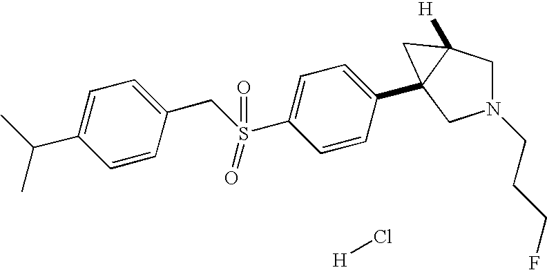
C1=CC(CS(=O)(=O)C2=CC=C(C34C([H])(CN(CCCF)C3)C4)C=C2)=CC=C1C(C)C.[H]Cl
